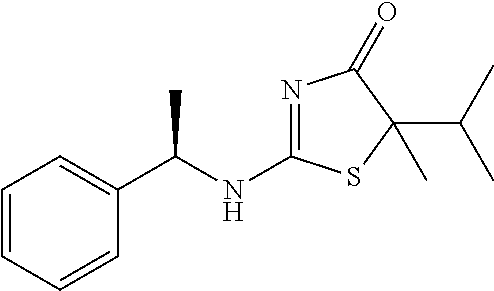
C1=CC=CC(C(NC2=NC(=O)C(C(C)C)(C)S2)C)=C1
